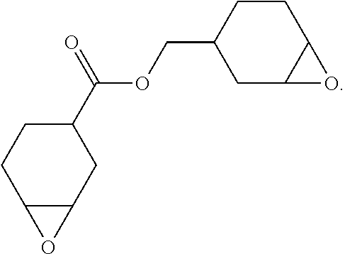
C1(C(=O)OCC2CC3C(CC2)O3)CCC2C(C1)O2
